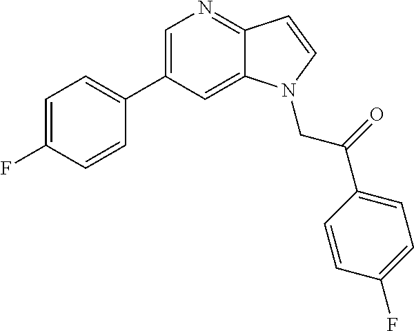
C1=C(C2=CC=C(F)C=C2)C=C2C(=N1)C=CN2CC(C1=CC=C(F)C=C1)=O
